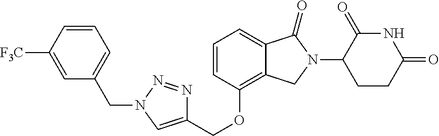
C1=CC(OCC2=CN(CC3=CC=CC([F3C])=C3)N=N2)=C2C(=C1)C(=O)N(C1CCC(=O)NC1=O)C2
